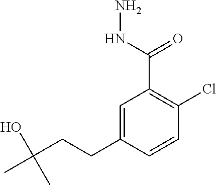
C1=C(CCC(C)(C)O)C=CC(Cl)=C1C(=O)NN
